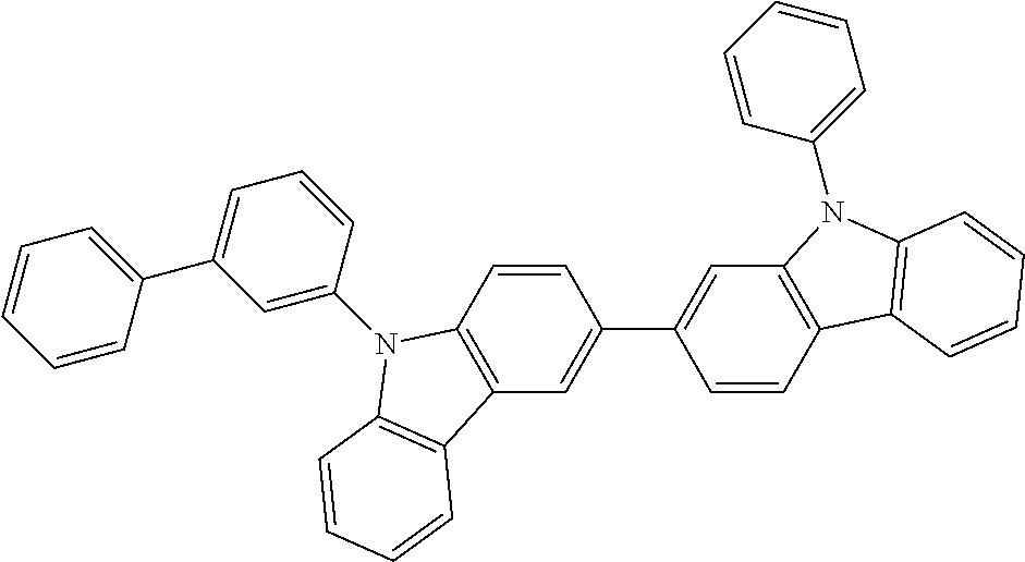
C12=C(C=CC(C3=CC4=C(C=C3)C3=C(N4C4=CC=CC=C4)C=CC=C3)=C1)N(C1=CC(C3=CC=CC=C3)=CC=C1)C1=C2C=CC=C1
